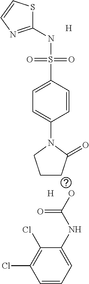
C1(NS(C2=CC=C(N3CCCC3=O)C=C2)(=O)=O)=NC=CS1.[H].[H].OC(=O)NC1=CC=CC(Cl)=C1Cl
